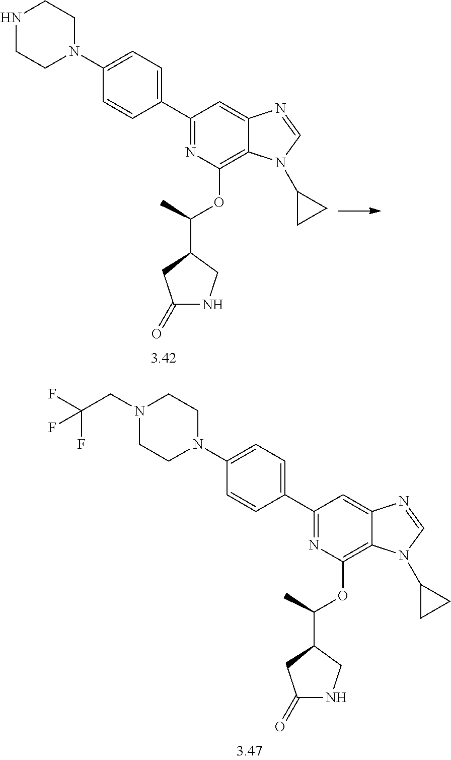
N1CCN(C2=CC=C(C3=NC(OC(C)C4CNC(=O)C4)=C4C(=C3)N=CN4C3CC3)C=C2)CC1.N1(CC(F)(F)F)CCN(C2=CC=C(C3=NC(OC(C)C4CNC(=O)C4)=C4C(=C3)N=CN4C3CC3)C=C2)CC1
